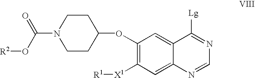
N1(C(=O)O[R2])CCC(OC2=C([X1][R1])C=C3C(=C2)C([Lg])=NC=N3)CC1
